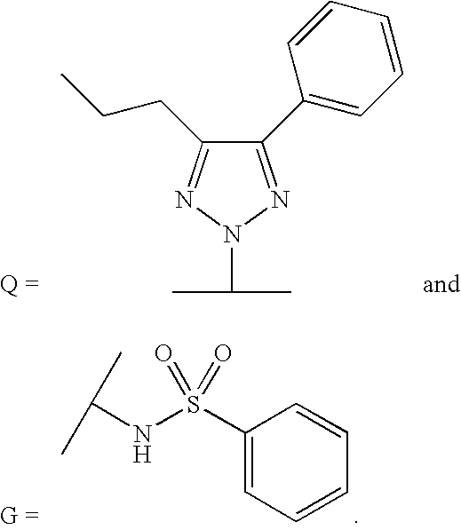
C(NS(C1=CC=CC=C1)(=O)=O)(C)C.C1(C2=CC=CC=C2)=NN(C(C)C)N=C1CCC
